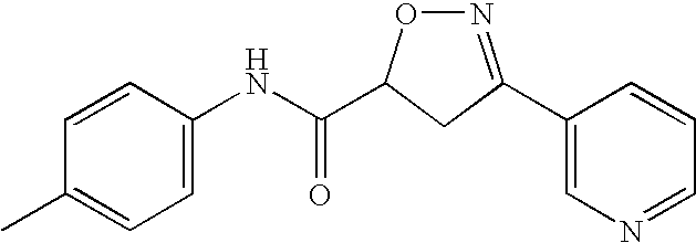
C1(C2=NOC(C(NC3=CC=C(C)C=C3)=O)C2)=CN=CC=C1
